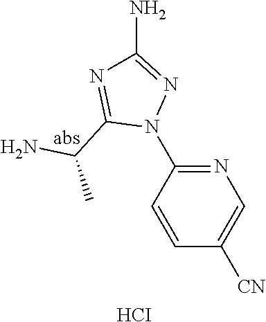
C1=CC([CN])=CN=C1N1N=C(N)N=C1C(N)C.[HCI]
